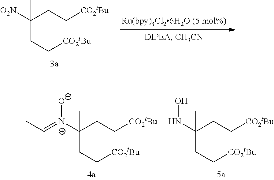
C(CC[CO2tBu])(CC[CO2tBu])([O2N])C.C(CC[CO2tBu])(CC[CO2tBu])([N+](=CC)[O-])C.C(CC[CO2tBu])(CC[CO2tBu])(NO)C
